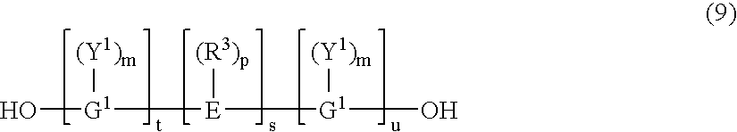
O[G1]([E]([G1](O)[(Y1)m])[(R3)p])[(Y1)m]
